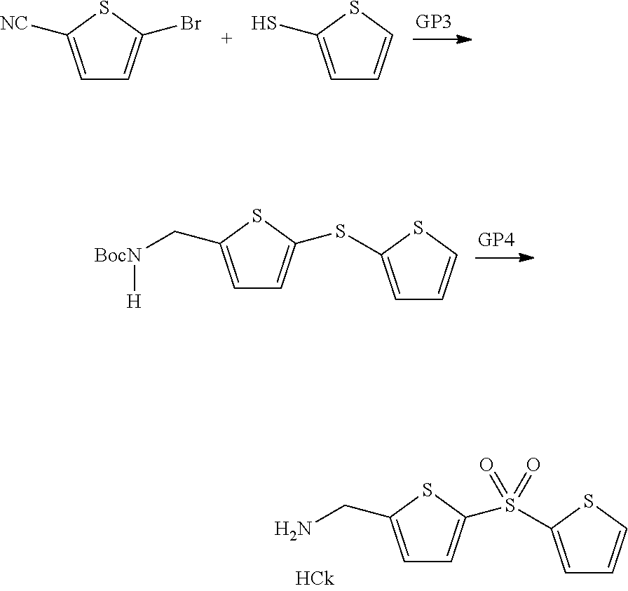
C1=C([NC])SC(Br)=C1.C1=C(S)SC=C1.C1=C(C[BocN][H])SC(SC2=CC=CS2)=C1.C1=C(CN)SC(S(C2=CC=CS2)(=O)=O)=C1
